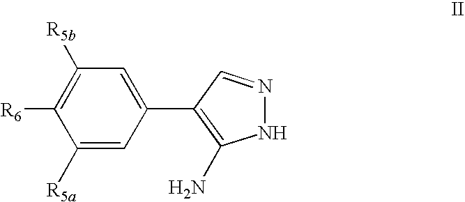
C1([R5a])=CC(C2=C(N)NN=C2)=CC([R5b])=C1[R6]
